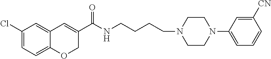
C1(Cl)=CC=C2C(=C1)C=C(C(NCCCCN1CCN(C3=CC=CC([CN])=C3)CC1)=O)CO2
